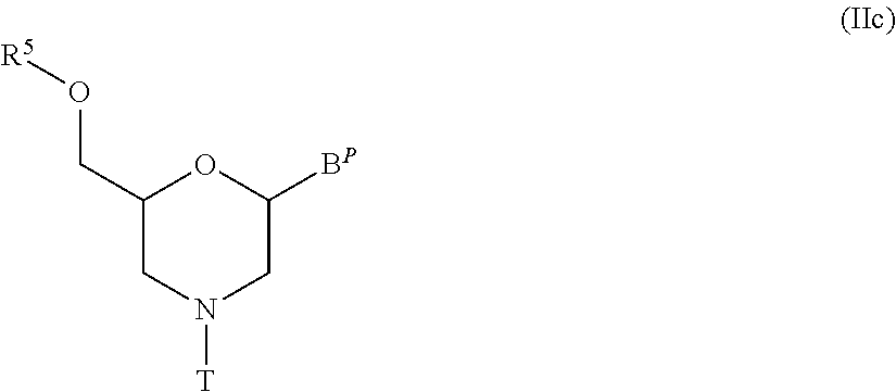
C1(CO[R5])CN([T])CC([BP])O1
